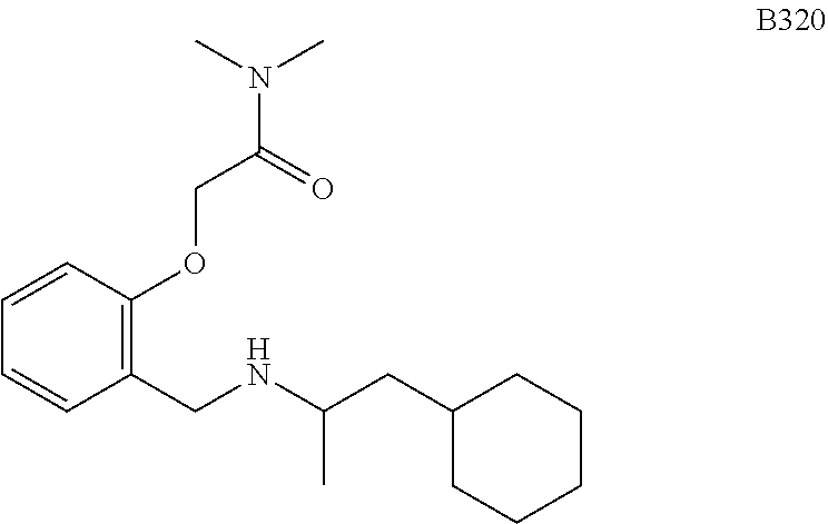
C1=CC=CC(OCC(N(C)C)=O)=C1CNC(CC1CCCCC1)C
